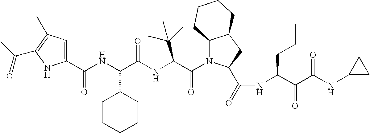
C1(C(NC(C(NC(C(N2C3C(CC2C(=O)NC(C(C(NC2CC2)=O)=O)CCC)CCCC3)=O)C(C)(C)C)=O)C2CCCCC2)=O)=CC(C)=C(C(C)=O)N1
